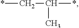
*CC(*)C
